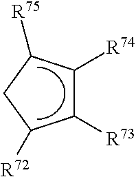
C1([R73])C([R74])C([R75])CC1[R72]
